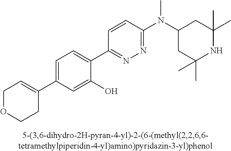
C1OCCC(C2=CC=C(C3=NN=C(N(C4CC(C)(C)NC(C)(C)C4)C)C=C3)C(O)=C2)=C1
